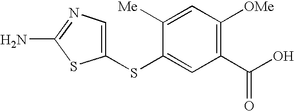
C1(SC2=CC(C(O)=O)=C([OMe])C=C2[Me])=CN=C(N)S1
